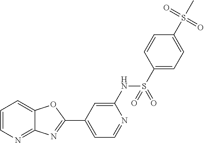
C1=C(NS(=O)(C2=CC=C(S(C)(=O)=O)C=C2)=O)N=CC=C1C1=NC2=NC=CC=C2O1
